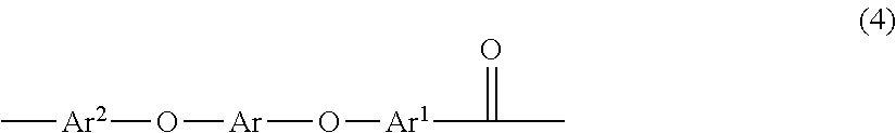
O=C(C)[Ar1]O[Ar]O[Ar2]C
